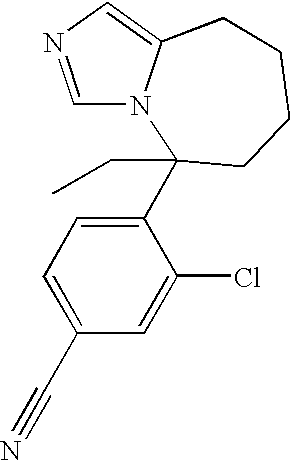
C1=NC=C2N1C(C1=CC=C(C#N)C=C1Cl)(CC)CCCC2
